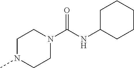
C1N(C)CCN(C(=O)NC2CCCCC2)C1
